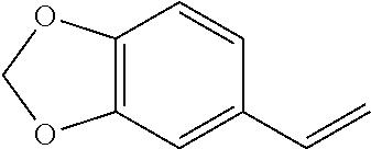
C12=C(C=C(C=C)C=C1)OCO2
